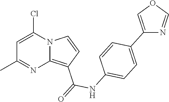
C1=C(Cl)N2C(=C(C(=O)NC3=CC=C(C4=COC=N4)C=C3)C=C2)N=C1C
